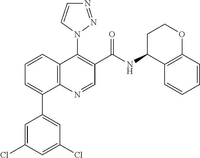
C12=C(C=CC=C1C1=CC(Cl)=CC(Cl)=C1)C(N1N=NC=C1)=C(C(NC1C3=C(OCC1)C=CC=C3)=O)C=N2
